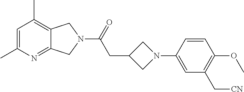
C1=C(C)N=C2C(=C1C)CN(C(=O)CC1CN(C3=CC(C[CN])=C(OC)C=C3)C1)C2
